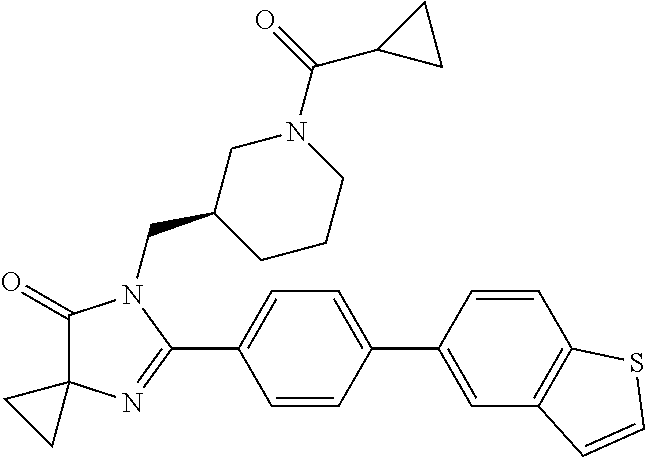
C1(=O)C2(N=C(C3=CC=C(C4=CC5=C(C=C4)SC=C5)C=C3)N1CC1CCCN(C(=O)C3CC3)C1)CC2
